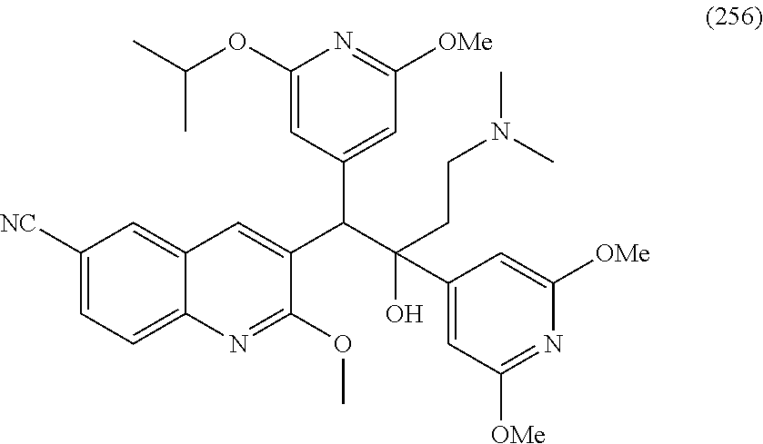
C1([NC])=CC=C2C(=C1)C=C(C(C(CCN(C)C)(O)C1=CC([OMe])=NC([OMe])=C1)C1=CC([OMe])=NC(OC(C)C)=C1)C(OC)=N2
